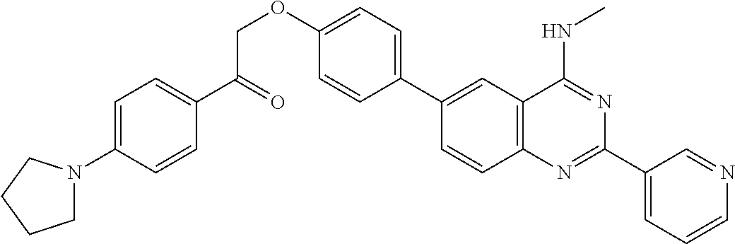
C1(C2=CC3=C(C=C2)N=C(C2=CC=CN=C2)N=C3NC)=CC=C(OCC(=O)C2=CC=C(N3CCCC3)C=C2)C=C1
